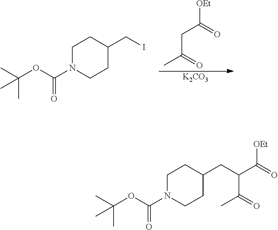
[OEt]C(=O)CC(C)=O.[K2CO3].C1N(C(OC(C)(C)C)=O)CCC(CI)C1.C1N(C(OC(C)(C)C)=O)CCC(CC(C(=O)[OEt])C(C)=O)C1
